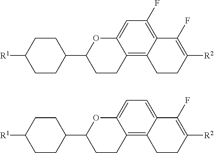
C1=C2C(=C3C(=C1F)C(F)=C([R2])CC3)CCC(C1CCC([R1])CC1)O2.C1=C2C(=C3C(=C1)C(F)=C([R2])CC3)CCC(C1CCC([R1])CC1)O2
